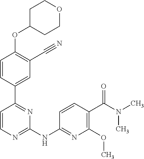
O(C1CCOCC1)C1=C(C#N)C=C(C2=NC(NC3=NC(OC)=C(C(N(C)C)=O)C=C3)=NC=C2)C=C1
